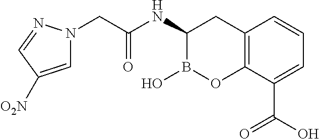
C12=C(C(C(O)=O)=CC=C1)OB(O)C(NC(CN1C=C([O2N])C=N1)=O)C2
